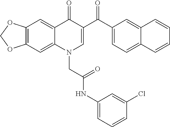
C12=C(C=C3C(=C1)C(=O)C(C(C1=CC=C4C(=C1)C=CC=C4)=O)=CN3CC(NC1=CC=CC(Cl)=C1)=O)OCO2
